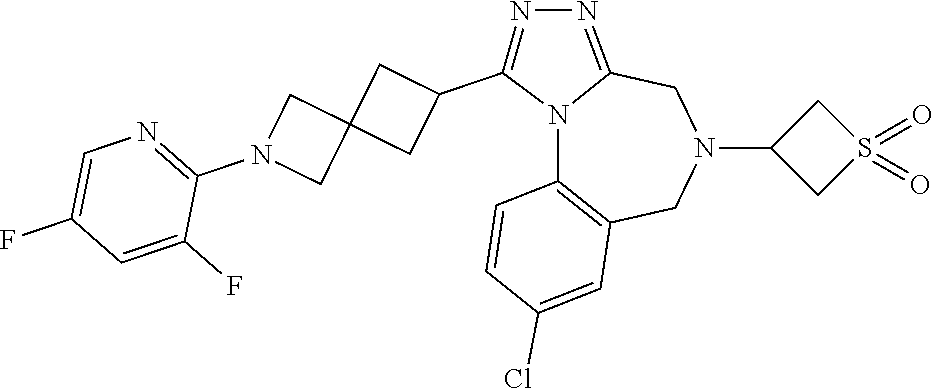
N12C3=C(CN(C4CS(=O)(=O)C4)CC1=NN=C2C1CC2(C1)CN(C1=NC=C(F)C=C1F)C2)C=C(Cl)C=C3
